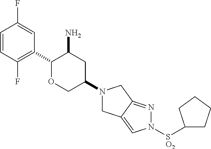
C1=CC(F)=C(C2OCC(N3CC4=CN([SO2]C5CCCC5)N=C4C3)CC2N)C=C1F
